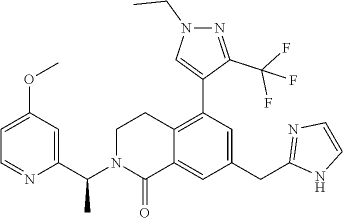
C1(C(N2C(=O)C3=CC(CC4=NC=CN4)=CC(C4=CN(CC)N=C4C(F)(F)F)=C3CC2)C)=CC(OC)=CC=N1
